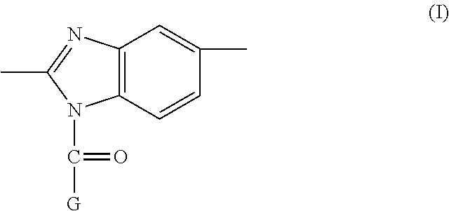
C12=C(C=CC(C)=C1)N(C([G])=O)C(C)=N2
